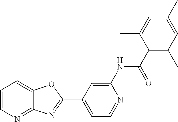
C1=C(NC(=O)C2=C(C)C=C(C)C=C2C)N=CC=C1C1=NC2=NC=CC=C2O1
